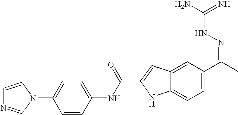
C1(N2C=CN=C2)=CC=C(NC(C2=CC3=CC(C(C)=NNC(N)=N)=CC=C3N2)=O)C=C1
